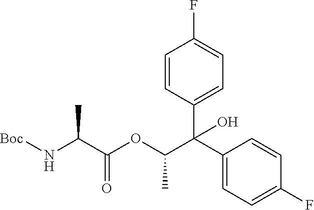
C1=CC(C(C2=CC=C(F)C=C2)(C(C)OC(=O)C(N[Boc])C)O)=CC=C1F
